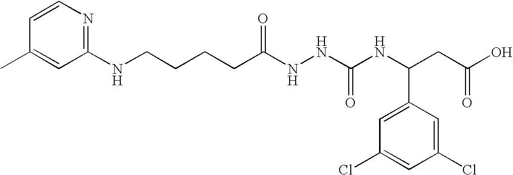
CC1=CC(NCCCCC(NNC(NC(CC(O)=O)C2=CC(Cl)=CC(Cl)=C2)=O)=O)=NC=C1
